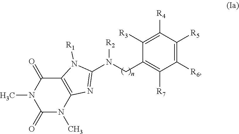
C1(=O)N(C)C2=C(C(=O)N1C)N([R1])C(N(CC1=C([R7])C([R6])=C([R5])C([R4])=C1[R3])[R2])=N2
